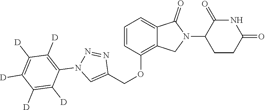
C1(COC2=C3C(=CC=C2)C(=O)N(C2CCC(=O)NC2=O)C3)=CN(C2=C([D])C([D])=C([D])C([D])=C2[D])N=N1
